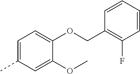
C1=C(C)C=C(OC)C(OCC2=C(F)C=CC=C2)=C1
